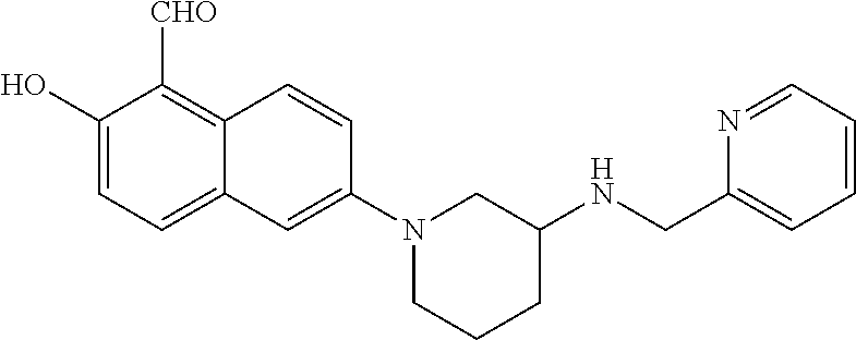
C1(O)=CC=C2C(=C1[CHO])C=CC(N1CCCC(NCC3=CC=CC=N3)C1)=C2
